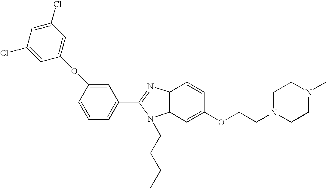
C1(C2=NC3=C(N2CCCC)C=C(OCCN2CCN(C)CC2)C=C3)=CC=CC(OC2=CC(Cl)=CC(Cl)=C2)=C1
